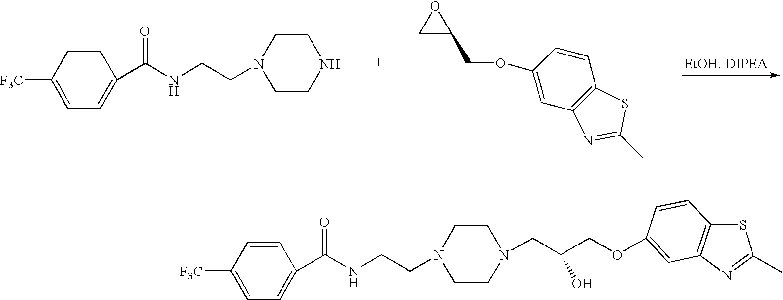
C1=CC([F3C])=CC=C1C(NCCN1CCNCC1)=O.C1C(COC2=CC3=C(C=C2)SC(C)=N3)O1.C1=CC([F3C])=CC=C1C(NCCN1CCN(CC(COC2=CC3=C(SC(C)=N3)C=C2)O)CC1)=O
